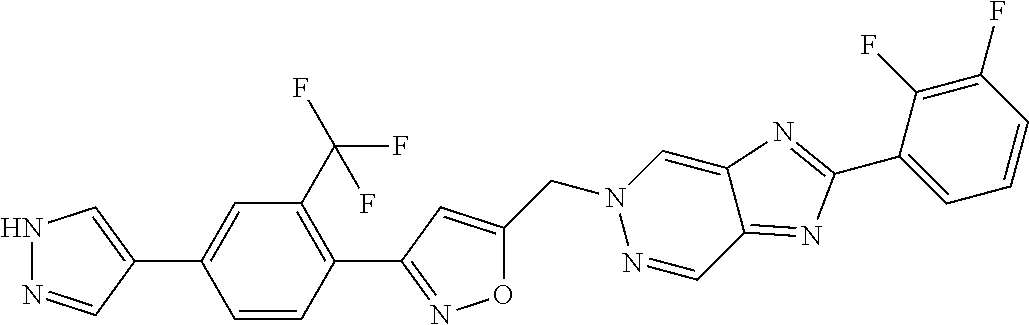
C1=CC(C2=NOC(CN3N=CC4=NC(C5=CC=CC(F)=C5F)=NC4=C3)=C2)=C(C(F)(F)F)C=C1C1=CNN=C1
